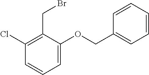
C1=C(OCC2=CC=CC=C2)C(CBr)=C(Cl)C=C1
